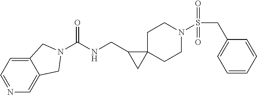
C1=NC=C2C(=C1)CN(C(NCC1CC13CCN(S(CC1=CC=CC=C1)(=O)=O)CC3)=O)C2
